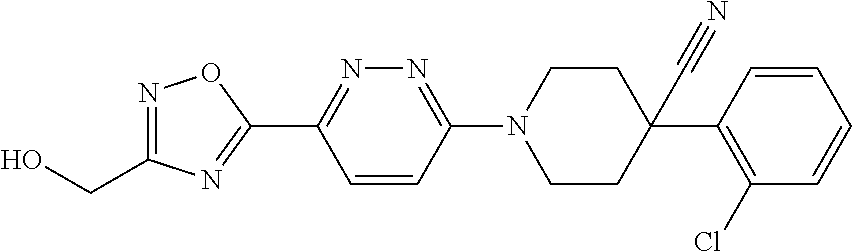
N1=C(CO)N=C(C2=NN=C(N3CCC(C#N)(C4=C(Cl)C=CC=C4)CC3)C=C2)O1
